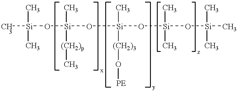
C[Si](O[Si](O[Si](O[Si](O[Si](C)(C)C)(C)C)([(CH2)3]O[PE])C)(C)[(CH2)p]C)(C)C
